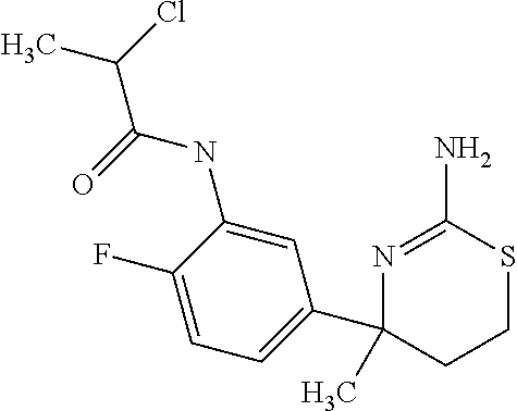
N1=C(N)SCCC1(C)C1=CC=C(F)C(NC(C(Cl)C)=O)=C1
